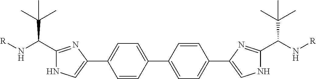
N1C=C(C2=CC=C(C3=CC=C(C4=CNC(C(N[R])C(C)(C)C)=N4)C=C3)C=C2)N=C1C(N[R])C(C)(C)C
